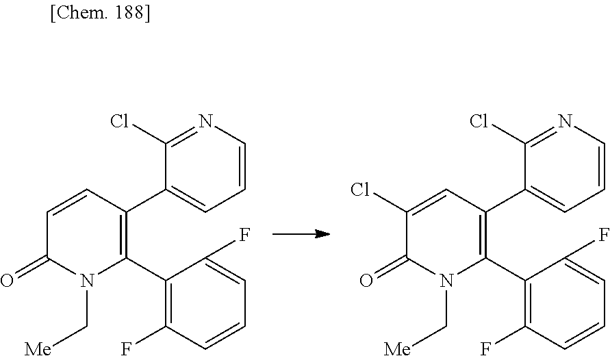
C1(C2=C(C3=CC=CN=C3Cl)C=CC(=O)N2C[Me])=C(F)C=CC=C1F.C1(C2=C(C3=CC=CN=C3Cl)C=C(Cl)C(=O)N2C[Me])=C(F)C=CC=C1F
